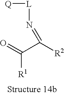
O=C(C([R2])=N[L][Q])[R1]
